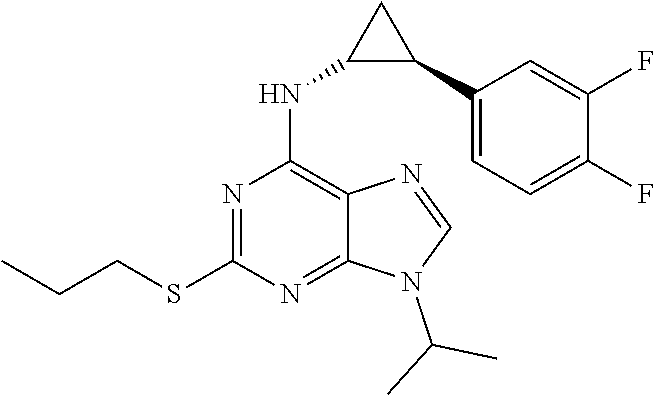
N1=C(SCCC)N=C2C(=C1NC1C(C3=CC=C(F)C(F)=C3)C1)N=CN2C(C)C
